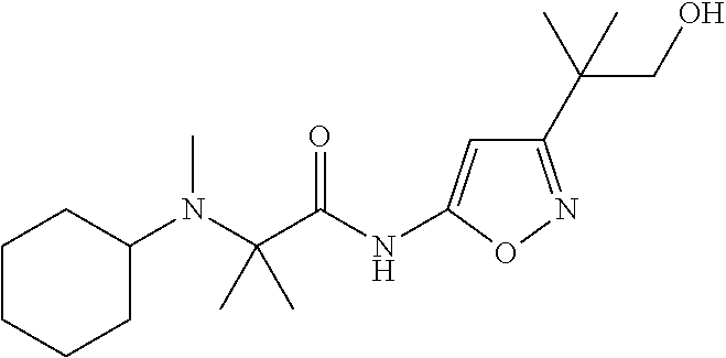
C1(N(C)C(C(NC2=CC(C(C)(CO)C)=NO2)=O)(C)C)CCCCC1
